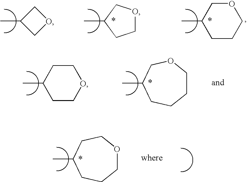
C1C(C)CO1.C1(C)CCOC1.C1(C)CCCOC1.C1(C)CCCOCC1.C1(C)CCOCC1.C1(C)CCCCOC1
